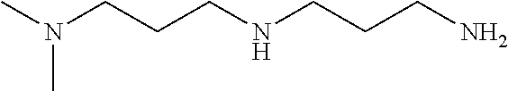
N(CCCNCCCN)(C)C
